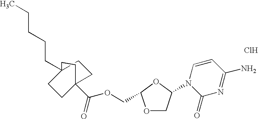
Cl.O1CC(N2C(=O)N=C(N)C=C2)OC1COC(=O)C12CCC(CCCCC)(CC1)CC2
